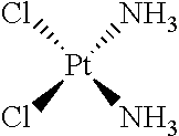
Cl[Pt](N)(Cl)N
